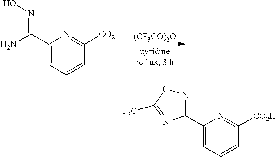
C1(C(N)=NO)=CC=CC([CO2H])=N1.[(CF3CO)2O].C1(C2=NOC([F3C])=N2)=CC=CC([CO2H])=N1
